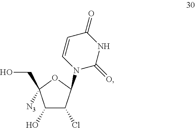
C1(O)C(Cl)C(N2C=CC(=O)NC2=O)OC1([N3])CO
